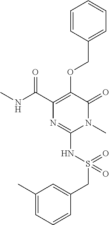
C1=CC(COC2=C(C(NC)=O)N=C(NS(CC3=CC(C)=CC=C3)(=O)=O)N(C)C2=O)=CC=C1
